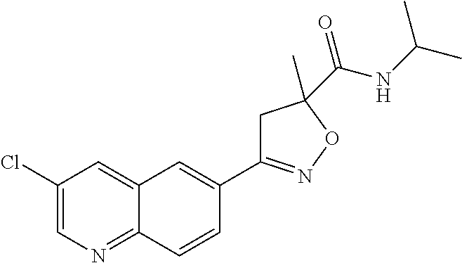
C1(Cl)=CN=C2C(=C1)C=C(C1=NOC(C(NC(C)C)=O)(C)C1)C=C2
